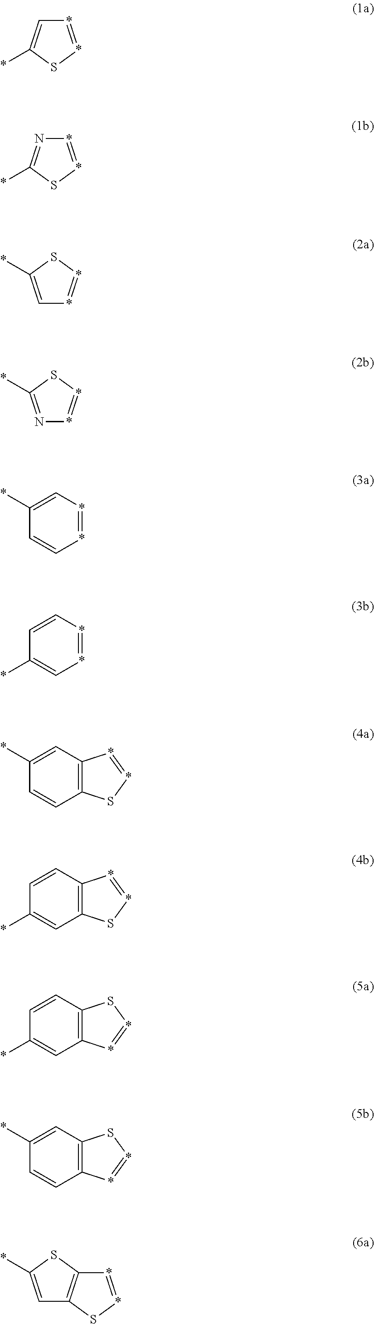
*1=*C=C(*)C=C1.C12=C(C=C(*)C=C1)*=*S2.C12=C(C=CC(*)=C1)*=*S2.C1=C(*)SC2=C1S*=*2.*1=*C=C(*)C=C1.C12=C(C=CC(*)=C1)*=*S2.C12=C(C=CC(*)=C1)S*=*2.*1=*SC(*)=C1.*1=*SC(*)=C1.*1=*SC(*)=N1.*1=*SC(*)=N1
